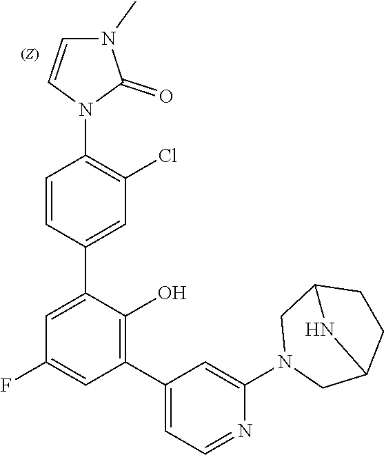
C1=CN(C2=C(Cl)C=C(C3=CC(F)=CC(C4=CC=NC(N5CC6CCC(C5)N6)=C4)=C3O)C=C2)C(=O)N1C
